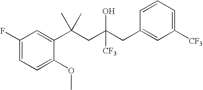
C1=C(OC)C(C(CC(CC2=CC([CF3])=CC=C2)([CF3])O)(C)C)=CC(F)=C1
